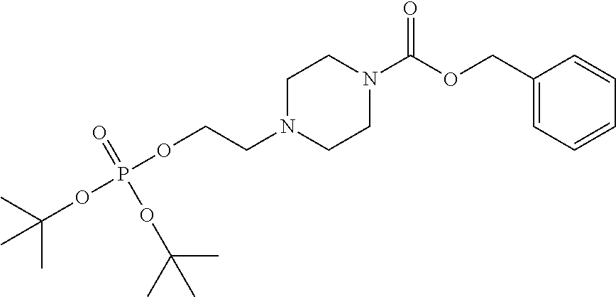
O(CCN1CCN(C(OCC2=CC=CC=C2)=O)CC1)P(OC(C)(C)C)(=O)OC(C)(C)C
